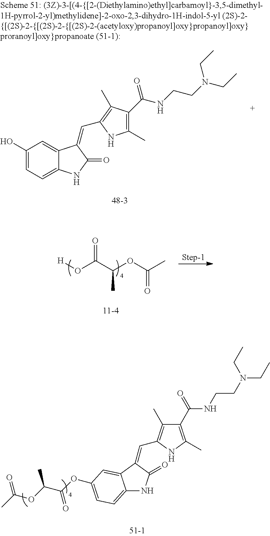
C1(O)=CC=C2C(=C1)C(=CC1=C(C)C(C(NCCN(CC)CC)=O)=C(C)N1)C(=O)N2.[H]OC(C(OC(C)=O)C)=O.C1(C(NCCN(CC)CC)=O)=C(C)NC(C=C2C3=CC(OC(C(OC(C)=O)C)=O)=CC=C3NC2=O)=C1C
